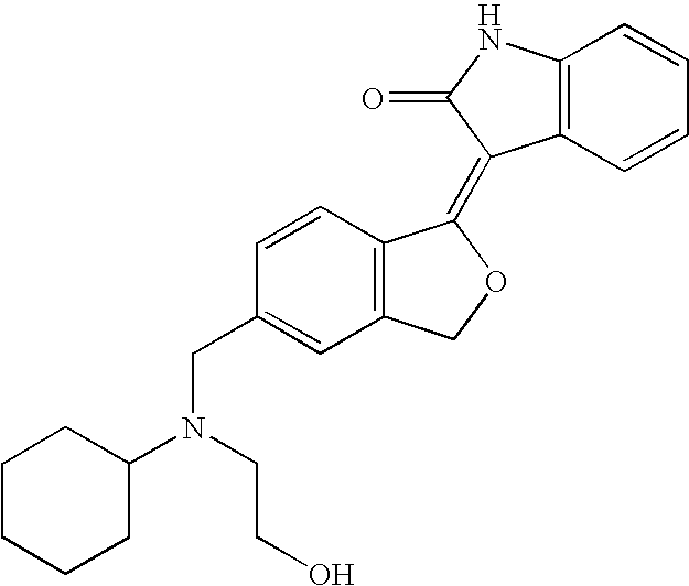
C1=CC(CN(C2CCCCC2)CCO)=CC2=C1C(=C1C3=C(C=CC=C3)NC1=O)OC2
